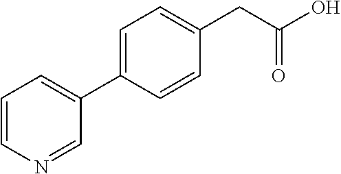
C1(C2=CC=CN=C2)=CC=C(CC(O)=O)C=C1
